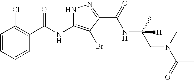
C1=CC=CC(C(NC2=C(Br)C(C(=O)NC(CN(C(=O)C)C)(C)[H])=NN2)=O)=C1Cl
